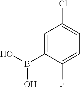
C1=C(B(O)O)C(F)=CC=C1Cl
